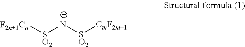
[F2n+1Cn][SO2][N-][SO2][CmF2m+1]
